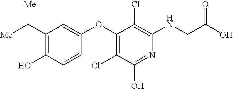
C1(C([Me])[Me])=C(O)C=CC(OC2=C(Cl)C(O)=NC(NCC(O)=O)=C2Cl)=C1
